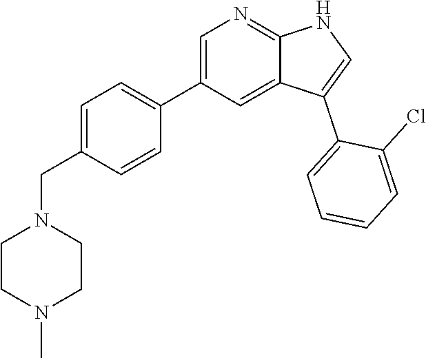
C1=C(C2=CC=C(CN3CCN(C)CC3)C=C2)C=C2C(=N1)NC=C2C1=CC=CC=C1Cl
